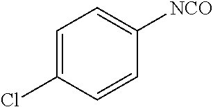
C1=C(Cl)C=CC([NCO])=C1
